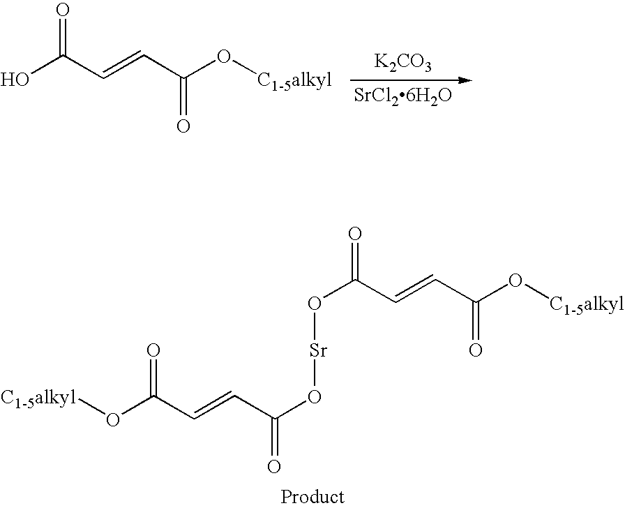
[C1-5alkyl]OC(C=CC(O[Sr]OC(C=CC(O[C1-5alkyl])=O)=O)=O)=O.[K2CO3].[SrCl26H2O].OC(C=CC(O[C1-5alkyl])=O)=O
